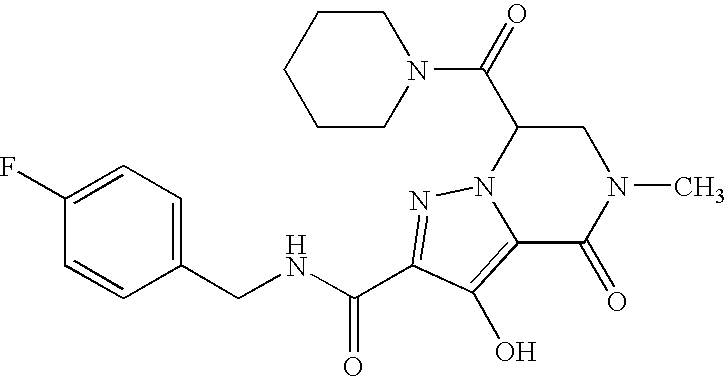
N(CC1=CC=C(F)C=C1)C(C1=NN2C(C(=O)N3CCCCC3)CN(C)C(=O)C2=C1O)=O
